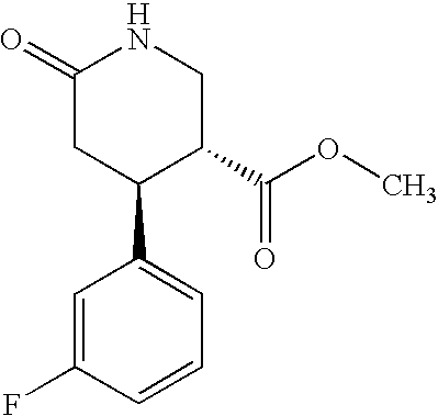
C1(=O)CC(C2=CC=CC(F)=C2)C(C(OC)=O)CN1
